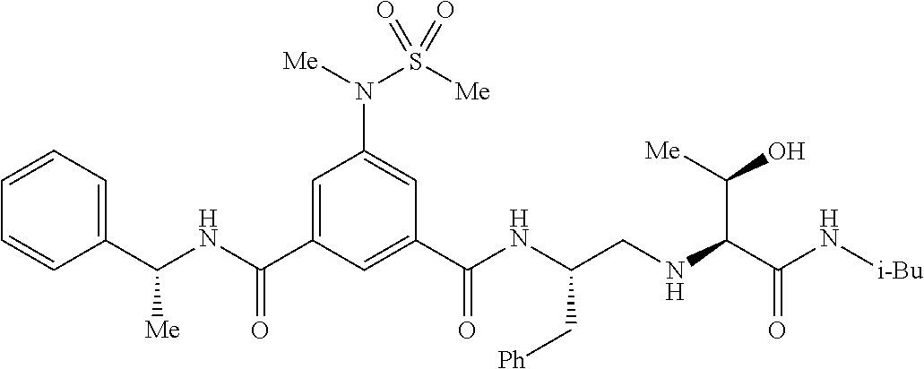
C1(C(NC(C2=CC(N([Me])S([Me])(=O)=O)=CC(C(NC(CNC(C(N[i-Bu])=O)C([Me])O)C[Ph])=O)=C2)=O)[Me])=CC=CC=C1
